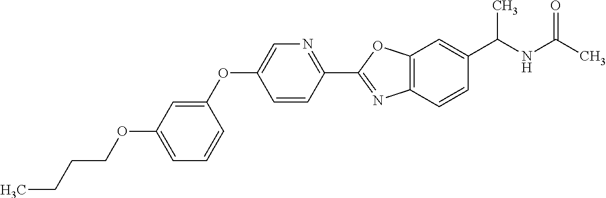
C1=C(OCCCC)C=C(OC2=CN=C(C3=NC4=C(O3)C=C(C(NC(C)=O)C)C=C4)C=C2)C=C1
